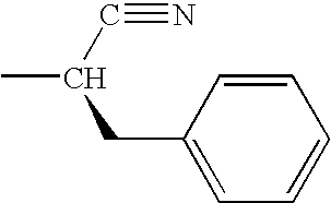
C1=C(CC(C)C#N)C=CC=C1
